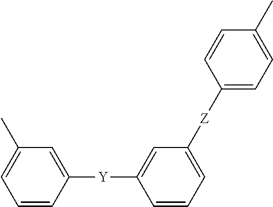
C1([Z]C2=CC=C(C)C=C2)=CC=CC([Y]C2=CC(C)=CC=C2)=C1
